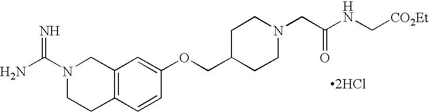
N1(C(N)=N)CCC2=C(C1)C=C(OCC1CCN(CC(NC[CO2Et])=O)CC1)C=C2.[2HCl]
